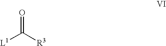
O=C([R3])[L1]
